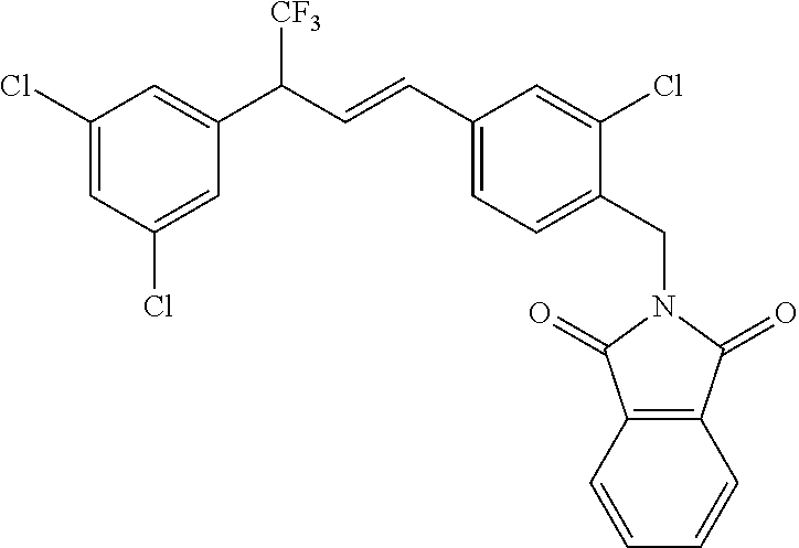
C12=C(C(=O)N(CC3=CC=C(C=CC(C4=CC(Cl)=CC(Cl)=C4)[CF3])C=C3Cl)C1=O)C=CC=C2
